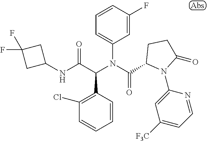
C1=CC(C(C(NC2CC(F)(F)C2)=O)N(C(=O)C2N(C3=CC([F3C])=CC=N3)C(=O)CC2)C2=CC=CC(F)=C2)=C(Cl)C=C1
